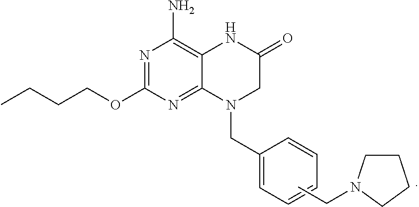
CCCCOC1=NC(N)=C2C(=N1)N(CC1=CC=CC=C1)CC(=O)N2.CCN1CCCC1
